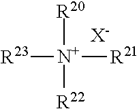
[R23][N+]([R21])([R20])[R22].[X-]
